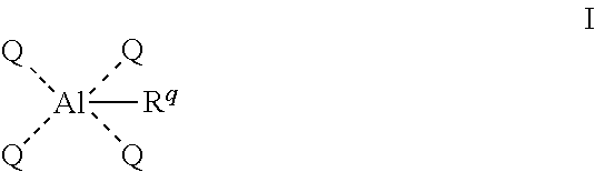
[Al]([Rq])([Q])([Q])([Q])[Q]
